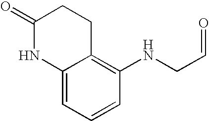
C12=CC=CC(NCC=O)=C1CCC(=O)N2
